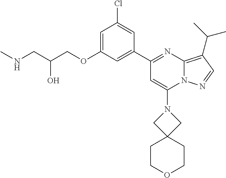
C1=C(OCC(CNC)O)C=C(C2=NC3=C(C(C)C)C=NN3C(N3CC4(C3)CCOCC4)=C2)C=C1Cl
